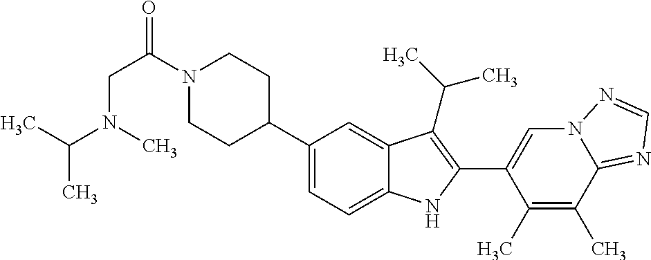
N1(C(CN(C)C(C)C)=O)CCC(C2=CC=C3C(=C2)C(C(C)C)=C(C2=CN4C(=NC=N4)C(C)=C2C)N3)CC1
